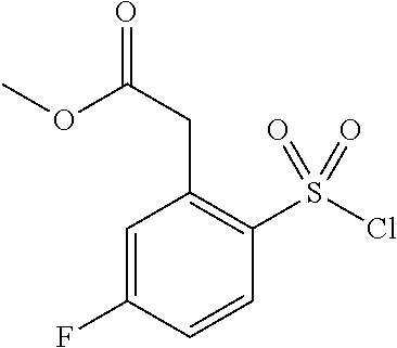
ClS(C1=C(CC(OC)=O)C=C(F)C=C1)(=O)=O
